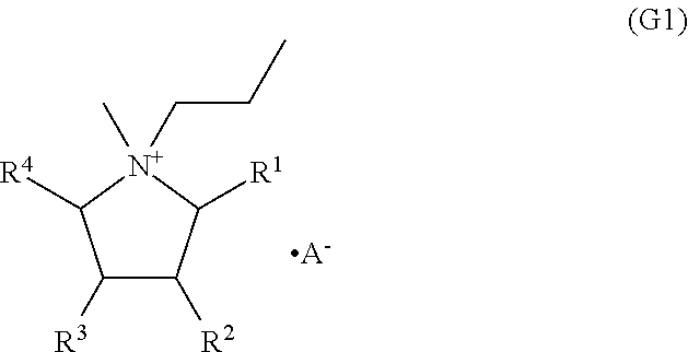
C1([R3])C([R2])C([R1])[N+](C)(CCC)C1[R4].[A-]
